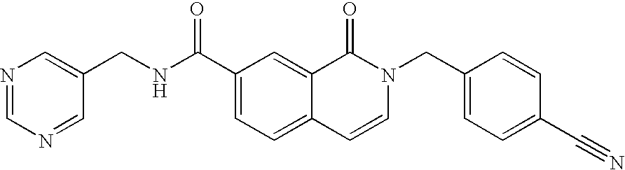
N1=CN=CC(CNC(C2=CC=C3C(=C2)C(=O)N(CC2=CC=C(C#N)C=C2)C=C3)=O)=C1
